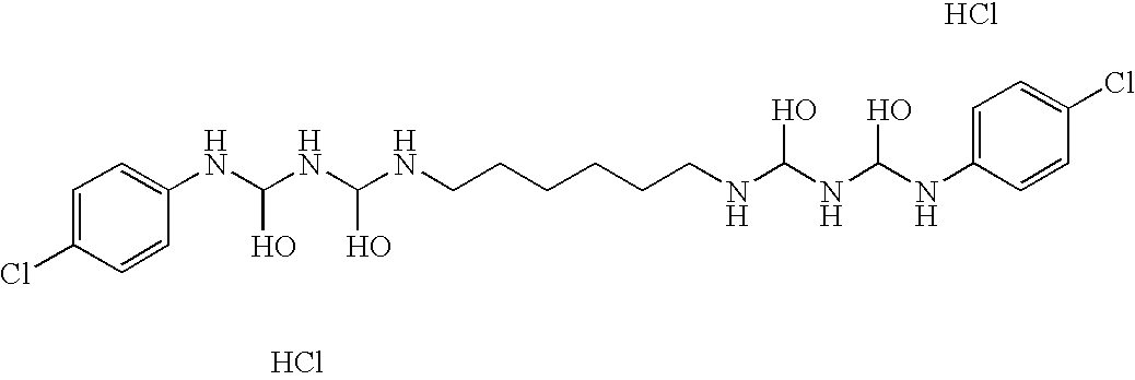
C1=C(Cl)C=CC(NC(NC(NCCCCCCNC(NC(NC2=CC=C(Cl)C=C2)O)O)O)O)=C1.Cl.Cl
